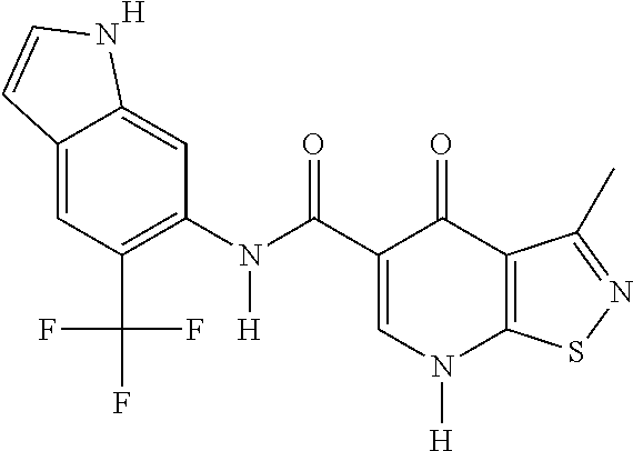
C1=C(C(=O)N(C2=C(C(F)(F)F)C=C3C(=C2)NC=C3)[H])C(=O)C2=C(N1[H])SN=C2C.[H]
